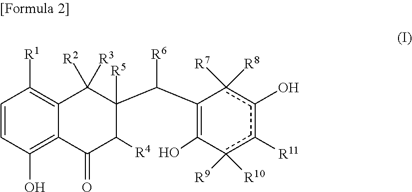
C1=CC(O)=C2C(=C1[R1])C([R3])([R2])C(C(C1=C(O)c([R10])([R9])c([R11])c(O)c1([R7])[R8])[R6])([R5])C([R4])C2=O
